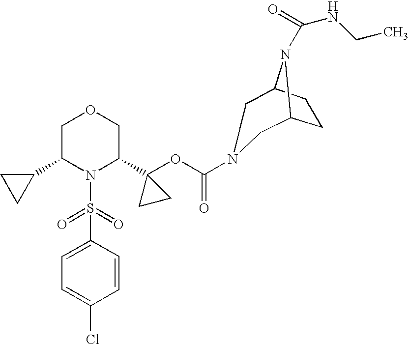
C1(C2N(S(=O)(=O)C3=CC=C(Cl)C=C3)C(C3(OC(=O)N4CC5CCC(N5C(=O)NCC)C4)CC3)COC2)CC1
